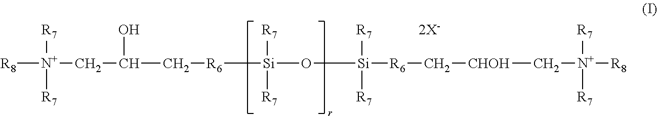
[R8][N+](CC(C[R6][Si](O[Si]([R6]C[CHOH]C[N+]([R8])([R7])[R7])([R7])[R7])([R7])[R7])O)([R7])[R7]
